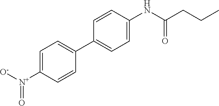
[O-][N+](C1=CC=C(C2=CC=C(NC(CCC)=O)C=C2)C=C1)=O
